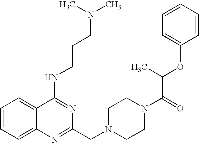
C1=CC=C2C(=C1)C(NCCCN(C)C)=NC(CN1CCN(C(C(OC3=CC=CC=C3)C)=O)CC1)=N2
